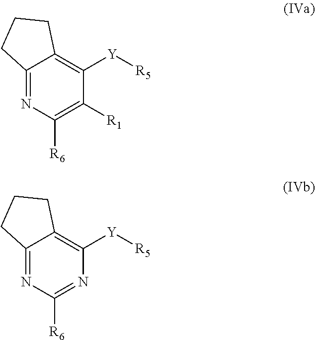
C12=NC([R6])=C([R1])C([Y][R5])=C1CCC2.C12=NC([R6])=NC([Y][R5])=C1CCC2
